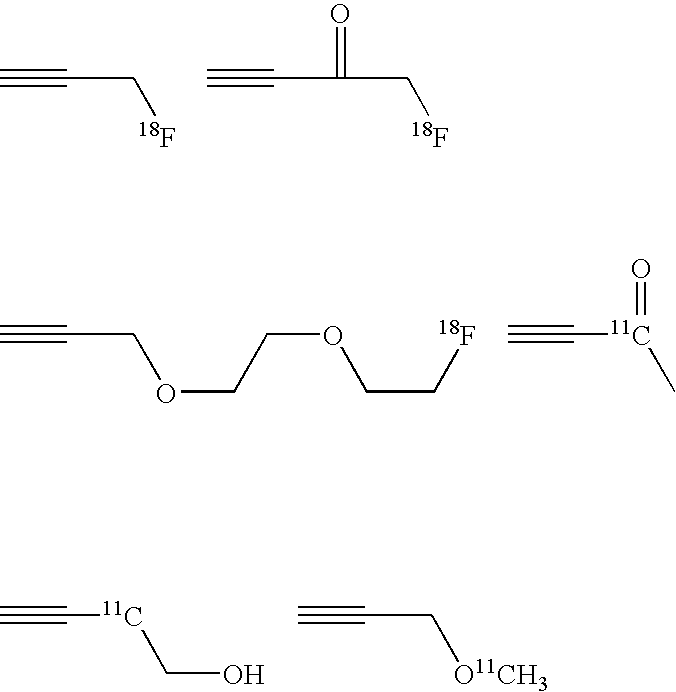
C#CC[18F].C#CC(C[18F])=O.C#CCOCCOCC[18F].C#C[11C](=O)C.C#C[11C]CO.C#CC[O11CH3]
